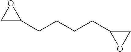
C(C1OC1)CCCC1OC1
